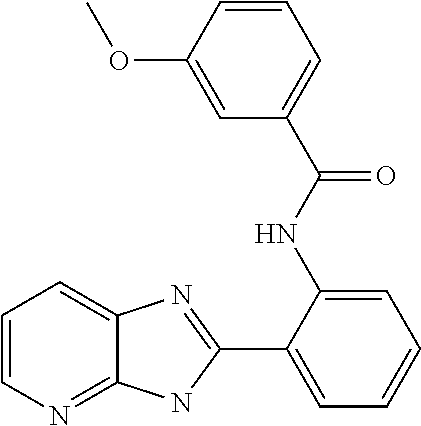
C1=CN=C2C(=C1)N=C(C1=CC=CC=C1NC(C1=CC=CC(OC)=C1)=O)N2
